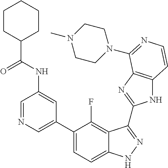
C1=C(C2=CC=C3C(=C2F)C(C2=NC4=C(N2)C=CN=C4N2CCN(C)CC2)=NN3)C=C(NC(C2CCCCC2)=O)C=N1
